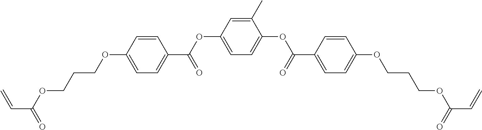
C1=CC(OCCCOC(C=C)=O)=CC=C1C(=O)OC1=CC=C(OC(=O)C2=CC=C(OCCCOC(C=C)=O)C=C2)C(C)=C1
